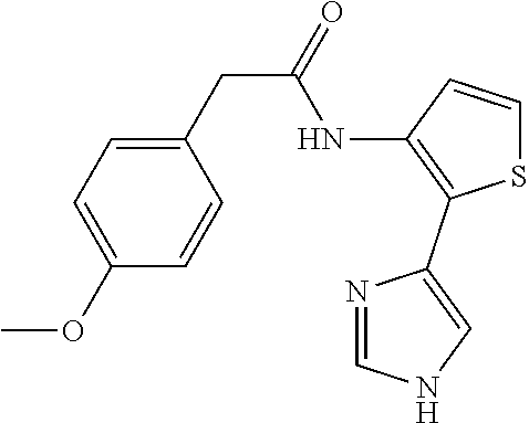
C1=C(OC)C=CC(CC(=O)NC2=C(C3=CNC=N3)SC=C2)=C1
